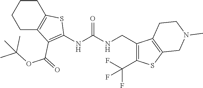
C1C2=C(CCC1)SC(NC(NCC1=C(C(F)(F)F)SC3=C1CCN(C)C3)=O)=C2C(=O)OC(C)(C)C
